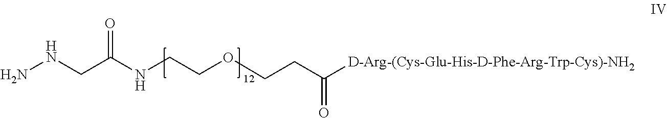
O=C(NCCOCCC([D-Arg-(Cys-Glu-His-D-Phe-Arg-Trp-Cys)-NH2])=O)CNN
